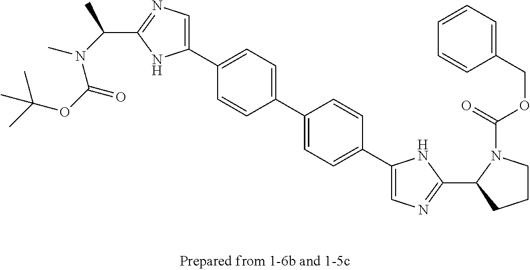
C(OC(=O)N(C(C)C1=NC=C(C2=CC=C(C3=CC=C(C4=CN=C(C5N(C(=O)OCC6=CC=CC=C6)CCC5)N4)C=C3)C=C2)N1)C)(C)(C)C
